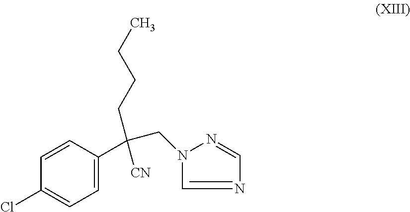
C1=C(Cl)C=CC(C(CCCC)(CN2N=CN=C2)[CN])=C1
